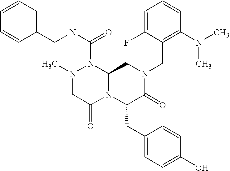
N1(C)CC(=O)N2C(N1C(=O)NCC1=CC=CC=C1)CN(CC1=C(N(C)C)C=CC=C1F)C(=O)C2CC1=CC=C(O)C=C1
